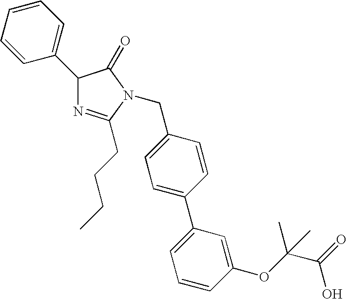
C1(C2=CC=CC=C2)N=C(CCCC)N(CC2=CC=C(C3=CC=CC(OC(C(=O)O)(C)C)=C3)C=C2)C1=O
